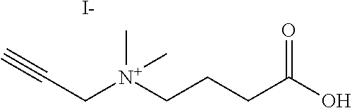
C(C[N+](CCCC(O)=O)(C)C)#C.[I-]
